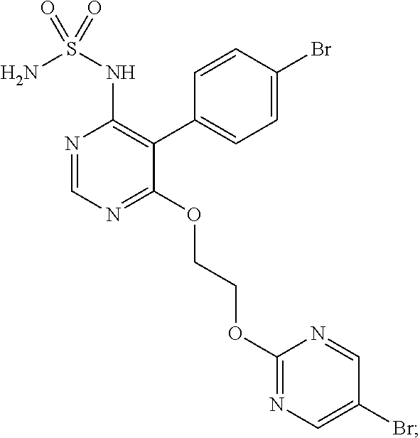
N1=CN=C(OCCOC2=NC=C(Br)C=N2)C(C2=CC=C(Br)C=C2)=C1NS(=O)(N)=O
